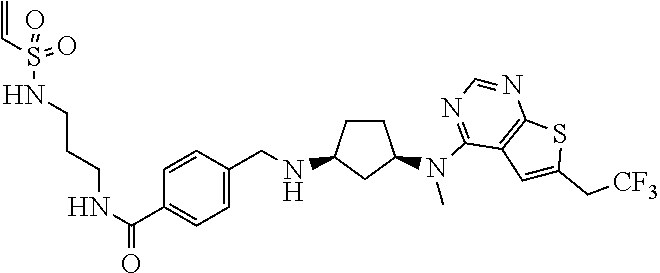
N(C1=NC=NC2=C1C=C(C[CF3])S2)(C1CCC(NCC2=CC=C(C(NCCCNS(C=C)(=O)=O)=O)C=C2)C1)C
